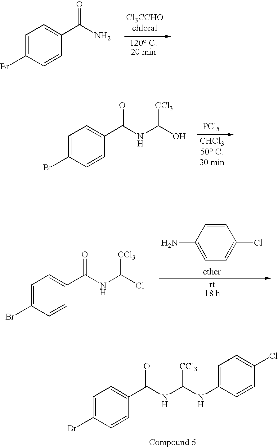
C1=C(Br)C=CC(C(N)=O)=C1.C1=C(Br)C=CC(C(=O)NC(O)[CCl3])=C1.[PCl5].C1=C(Br)C=CC(C(=O)NC(Cl)[CCl3])=C1.C1=CC(N)=CC=C1Cl.C1=C(Br)C=CC(C(=O)NC(NC2=CC=C(Cl)C=C2)[CCl3])=C1
